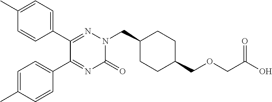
C1(C2=NN(CC3CCC(COCC(O)=O)CC3)C(=O)N=C2C2=CC=C(C)C=C2)=CC=C(C)C=C1
